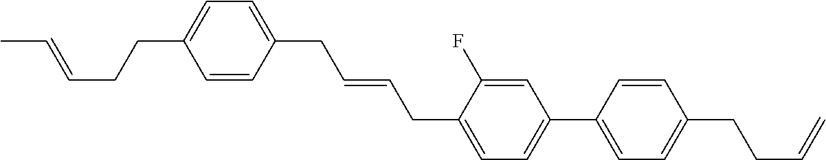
C1=CC(CC=CCC2=CC=C(C3=CC=C(CCC=C)C=C3)C=C2F)=CC=C1CCC=CC
